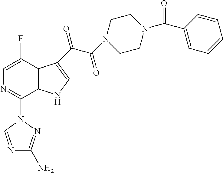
N1C=C(C(=O)C(N2CCN(C(C3=CC=CC=C3)=O)CC2)=O)C2=C1C(N1C=NC(N)=N1)=NC=C2F
